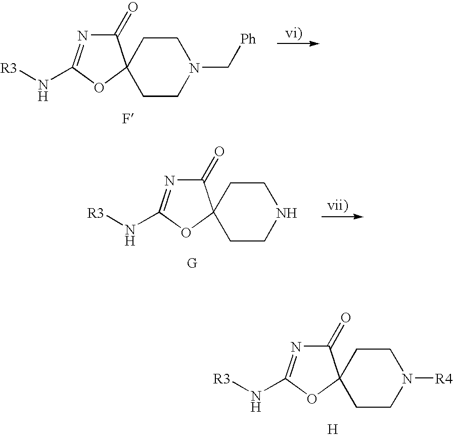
C1(=O)N=C(N[R3])OC12CCN(C[Ph])CC2.C1(=O)N=C(N[R3])OC12CCNCC2.C1(=O)N=C(N[R3])OC12CCN([R4])CC2.[H]
